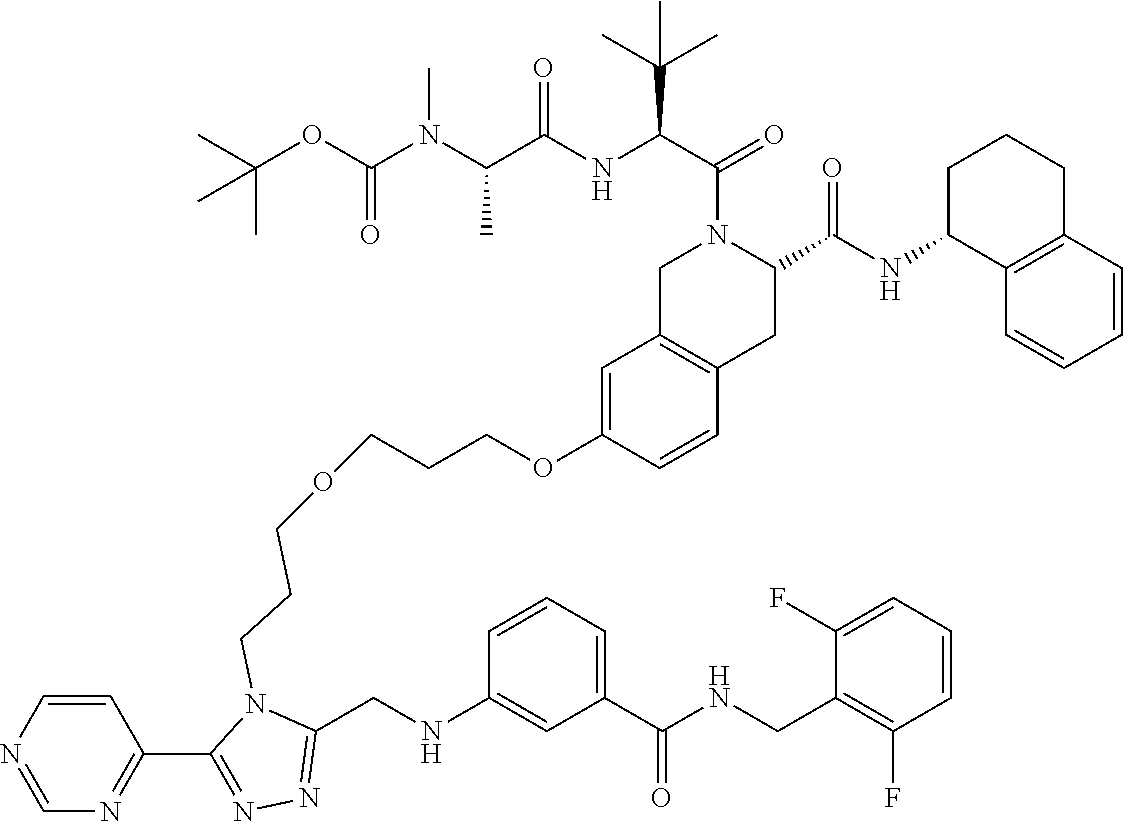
C1=CC2=C(C=C1OCCCOCCCN1C(CNC3=CC(C(NCC4=C(F)C=CC=C4F)=O)=CC=C3)=NN=C1C1=NC=NC=C1)CN(C(C(NC(C(N(C(OC(C)(C)C)=O)C)C)=O)C(C)(C)C)=O)C(C(NC1C3=C(CCC1)C=CC=C3)=O)C2
